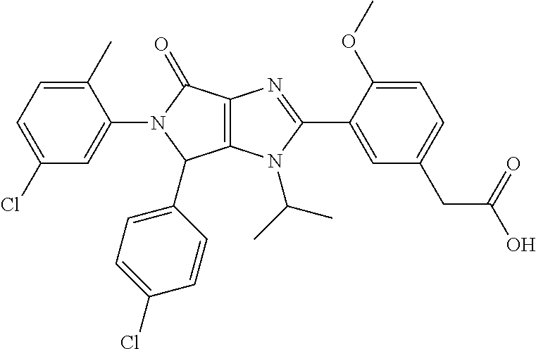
C12=C(N(C(C)C)C(C3=CC(CC(O)=O)=CC=C3OC)=N1)C(C1=CC=C(Cl)C=C1)N(C1=CC(Cl)=CC=C1C)C2=O
